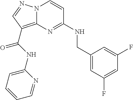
N12C(=C(C(NC3=CC=CC=N3)=O)C=N1)N=C(NCC1=CC(F)=CC(F)=C1)C=C2
